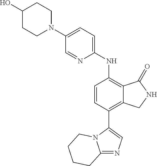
C1(O)CCN(C2=CC=C(NC3=C4C(=C(C5=CN=C6N5CCCC6)C=C3)CNC4=O)N=C2)CC1
